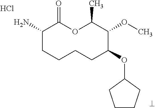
Cl.NC1CCCCC(OC2CCCC2)C(OC)C(C)OC1=O
